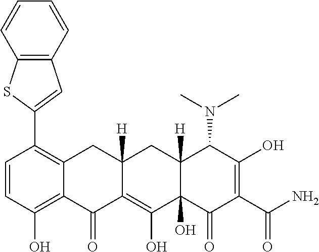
C1=CC(O)=C2C(=C1C1=CC3=C(S1)C=CC=C3)CC1([H])C(=C(O)C3(O)C([H])(C1)C(N(C)C)C(O)=C(C(N)=O)C3=O)C2=O
